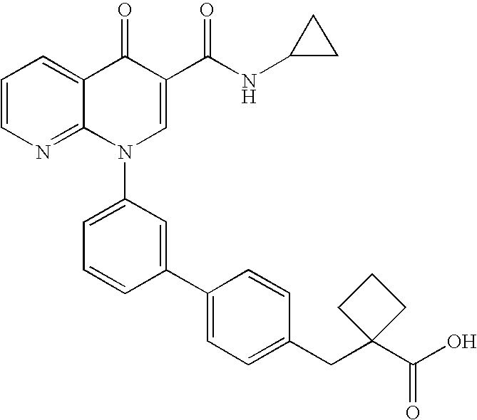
C1=CN=C2C(=C1)C(=O)C(C(NC1CC1)=O)=CN2C1=CC=CC(C2=CC=C(CC3(C(O)=O)CCC3)C=C2)=C1
